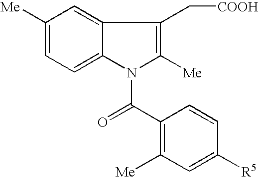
C1([Me])=CC=C2C(=C1)C(C[COOH])=C([Me])N2C(C1=C([Me])C=C([R5])C=C1)=O
